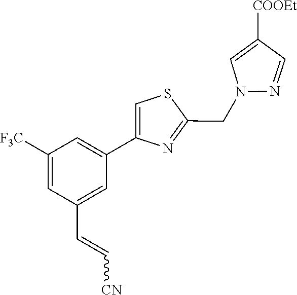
N1(CC2=NC(C3=CC([F3C])=CC(C=C[CN])=C3)=CS2)N=CC([COOEt])=C1
